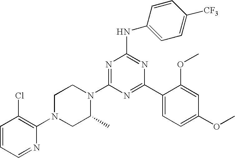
C1=CC=NC(N2CC(C)N(C3=NC(NC4=CC=C([CF3])C=C4)=NC(C4=CC=C(OC)C=C4OC)=N3)CC2)=C1Cl
